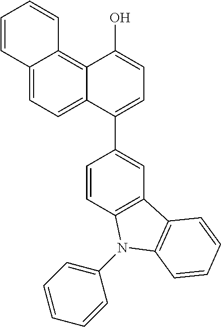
C1=CC2=C(C=C1C1=CC=C(O)C3=C4C(=CC=C13)C=CC=C4)C1=C(N2C2=CC=CC=C2)C=CC=C1
